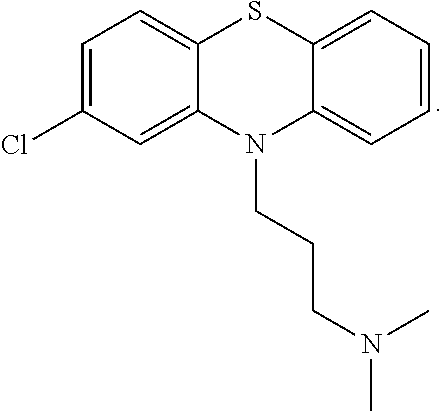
C1=C(Cl)C=C2C(=C1)SC1=CC=CC=C1N2CCCN(C)C
